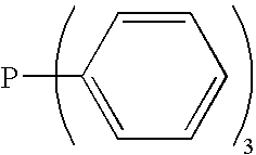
C1=CC=CC(P)=C1
